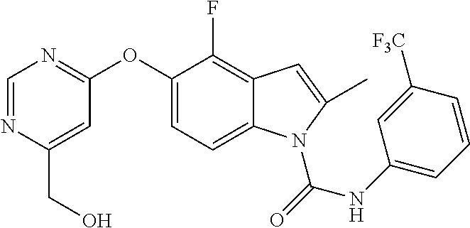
C(C1=CC(OC2=CC=C3C(=C2F)C=C(C)N3C(NC2=CC=CC([F3C])=C2)=O)=NC=N1)O
